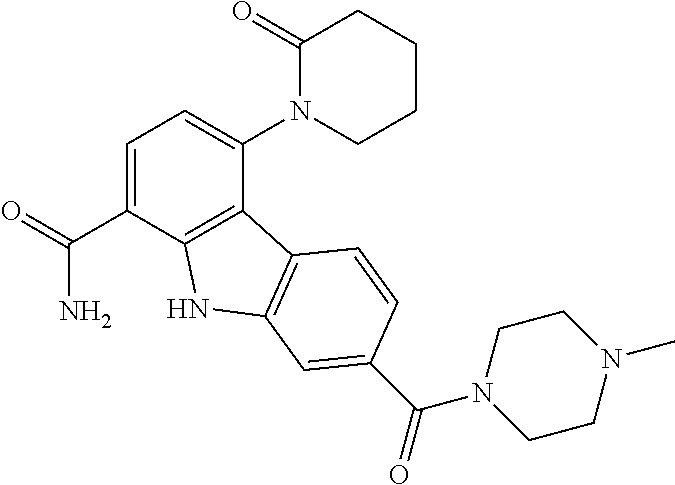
C1=C(C(=O)N)C2=C(C(N3CCCCC3=O)=C1)C1=C(N2)C=C(C(=O)N2CCN(C)CC2)C=C1
